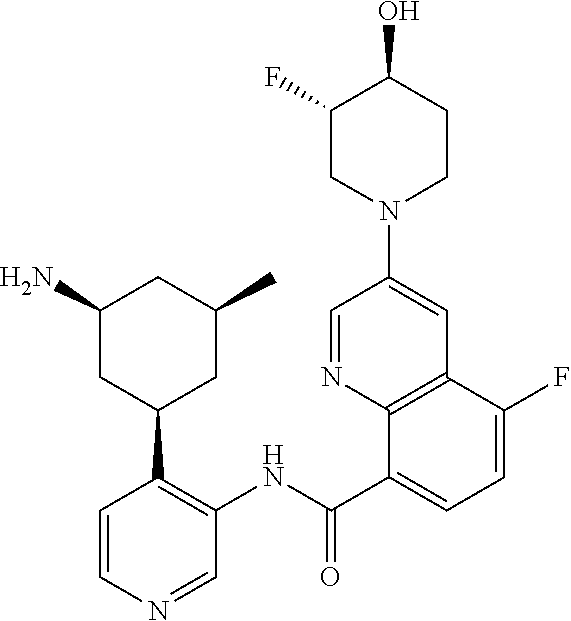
C1=CN=CC(NC(C2=CC=C(F)C3=C2N=CC(N2CCC(O)C(F)C2)=C3)=O)=C1C1CC(C)CC(N)C1
